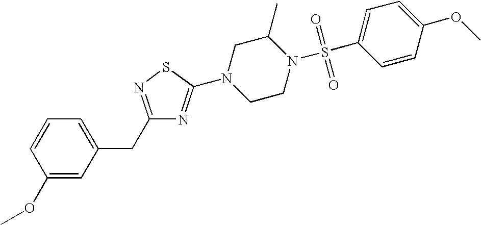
C1(OC)=CC(CC2=NSC(N3CCN(S(C4=CC=C(OC)C=C4)(=O)=O)C(C)C3)=N2)=CC=C1
